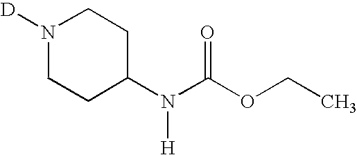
[D]N1CCC(N(C(OCC)=O)[H])CC1
